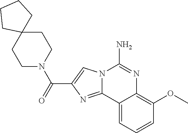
N12C(=NC(C(=O)N3CCC4(CC3)CCCC4)=C1)C1=CC=CC(OC)=C1N=C2N
